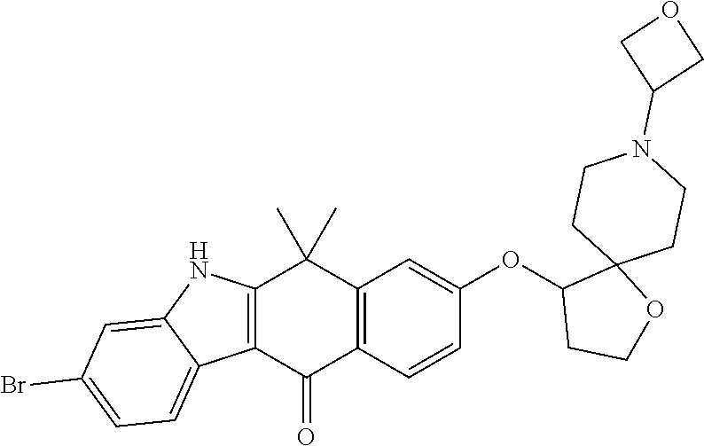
C12=C(C(=O)C3=C(C1(C)C)C=C(OC1CCOC14CCN(C1COC1)CC4)C=C3)C1=CC=C(Br)C=C1N2
